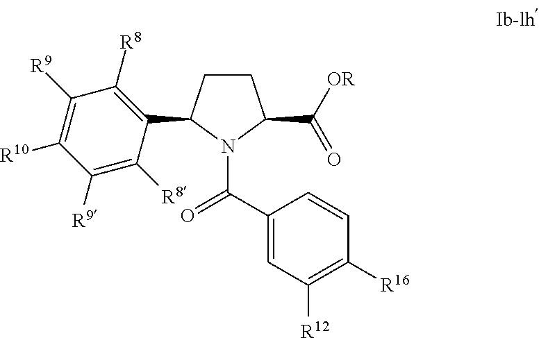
C1CC(C2=C([R8])C([R9])=C([R10])C([R9])=C2[R8])N(C(=O)C2=CC([R12])=C([R16])C=C2)C1C([OR])=O
